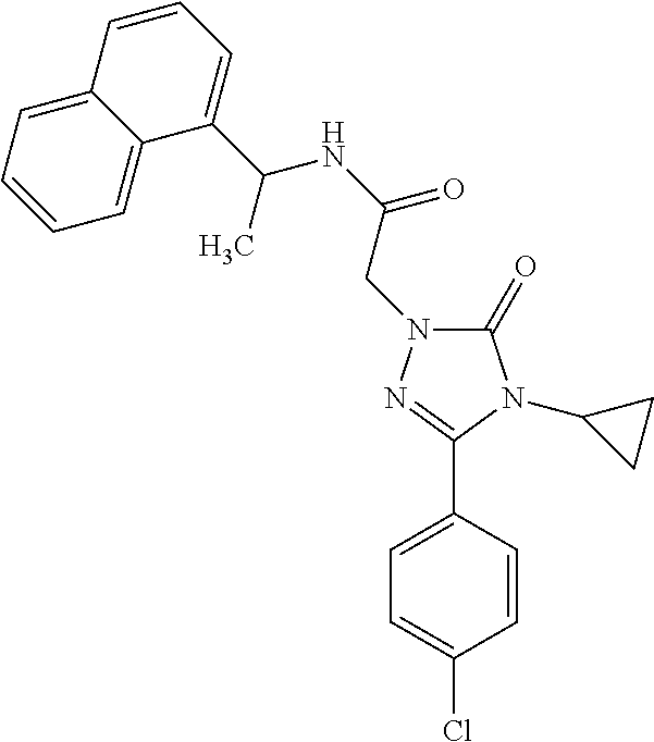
C1(=O)N(CC(NC(C2=CC=CC3=CC=CC=C23)C)=O)N=C(C2=CC=C(Cl)C=C2)N1C1CC1
